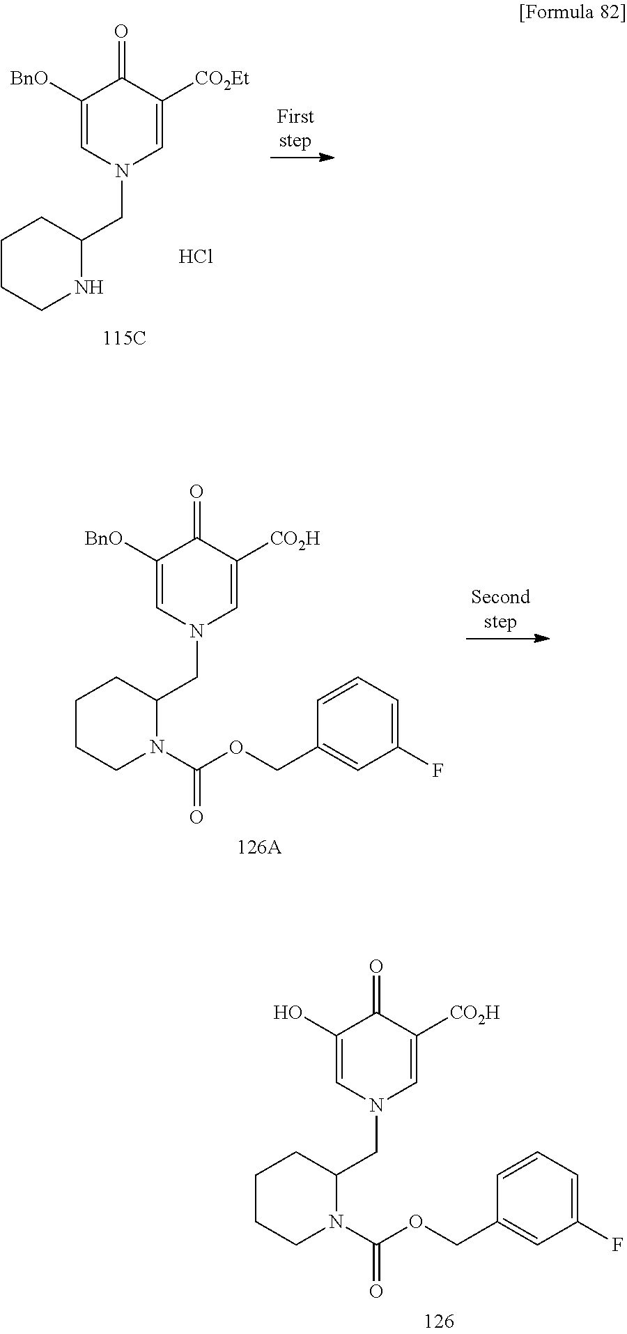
C1(O)=CN(CC2N(C(OCC3=CC(F)=CC=C3)=O)CCCC2)C=C([CO2H])C1=O.C1([BnO])=CN(CC2CCCCN2)C=C([CO2Et])C1=O.Cl.C1([BnO])=CN(CC2N(C(OCC3=CC(F)=CC=C3)=O)CCCC2)C=C([CO2H])C1=O
